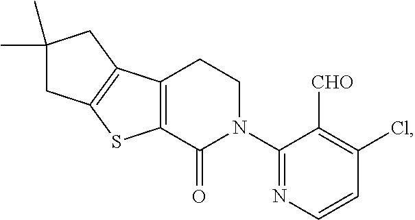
ClC1=C([CHO])C(N2CCC3=C(C2=O)SC2=C3CC(C)(C)C2)=NC=C1
